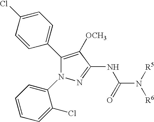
C1(C2=CC=C(Cl)C=C2)=C([OCH3])C(NC(N([R5])[R6])=O)=NN1C1=CC=CC=C1Cl
